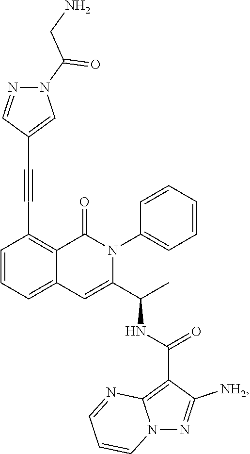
C1=CC=C2C(=C1C#CC1=CN(C(CN)=O)N=C1)C(=O)N(C1=CC=CC=C1)C(C(C)NC(C1=C3N(N=C1[NH2])C=CC=N3)=O)=C2
